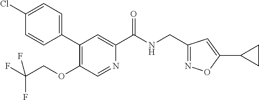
C1=CC(C2=C(OCC(F)(F)F)C=NC(C(NCC3=NOC(C4CC4)=C3)=O)=C2)=CC=C1Cl
